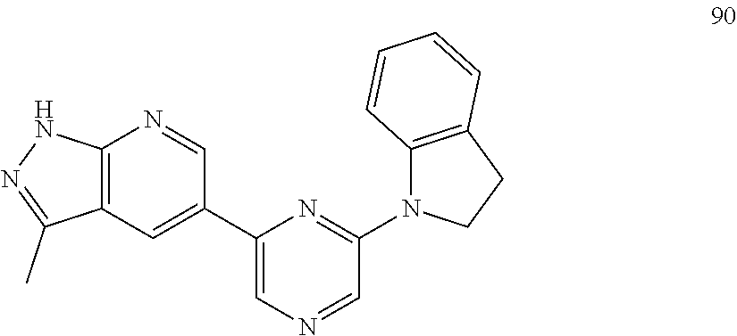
C1(C2=CC3=C(N=C2)NN=C3C)=CN=CC(N2C3=C(CC2)C=CC=C3)=N1
